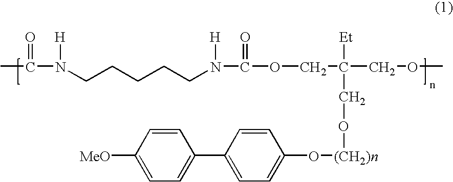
CC(N([H])CCCCCN([H])C(OCC(COC)(CO[(CH2)n]OC1=CC=C(C2=CC=C([MeO])C=C2)C=C1)[Et])=O)=O
